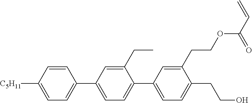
C1=CC([C5H11])=CC=C1C1=CC=C(C2=CC=C(CCO)C(CCOC(C=C)=O)=C2)C(CC)=C1
